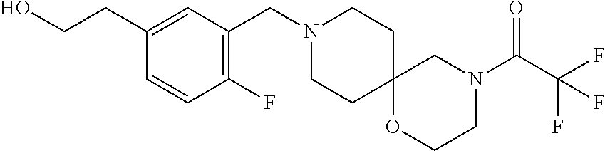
C1CC2(CCN1CC1=C(F)C=CC(CCO)=C1)CN(C(=O)C(F)(F)F)CCO2
